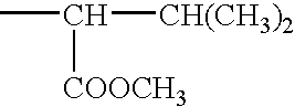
C([COOCH3])(C)[CH(CH3)2]
